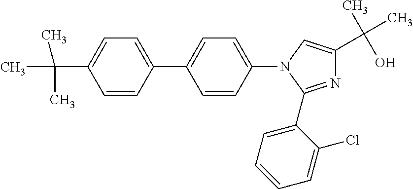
C1=C(C2=CC=C(N3C=C(C(C)(O)C)N=C3C3=CC=CC=C3Cl)C=C2)C=CC(C(C)(C)C)=C1
